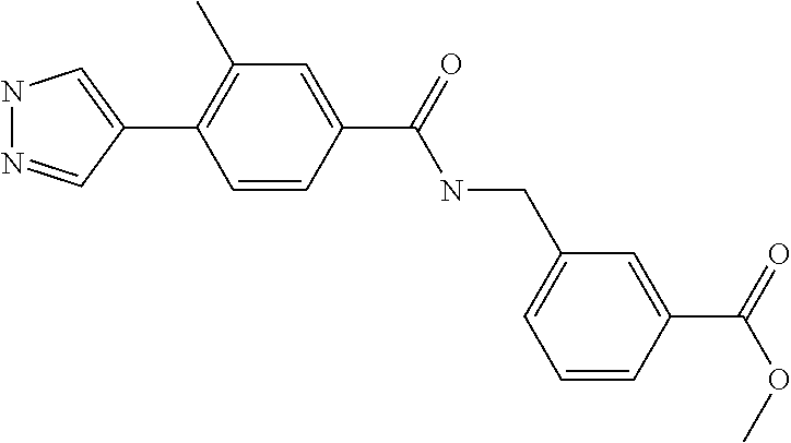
N1N=CC(C2=C(C)C=C(C(NCC3=CC=CC(C(OC)=O)=C3)=O)C=C2)=C1
